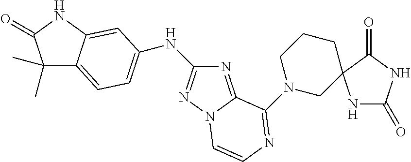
C1(C)(C)C2=CC=C(NC3=NN4C(=N3)C(N3CC5(CCC3)NC(=O)NC5=O)=NC=C4)C=C2NC1=O
